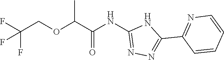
O(C(C(NC1=NN=C(C2=NC=CC=C2)N1)=O)C)CC(F)(F)F
